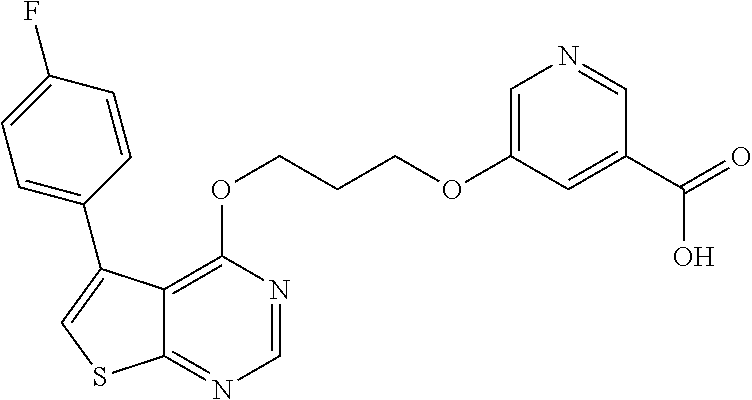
C1=NC(OCCCOC2=CN=CC(C(=O)O)=C2)=C2C(=N1)SC=C2C1=CC=C(F)C=C1
